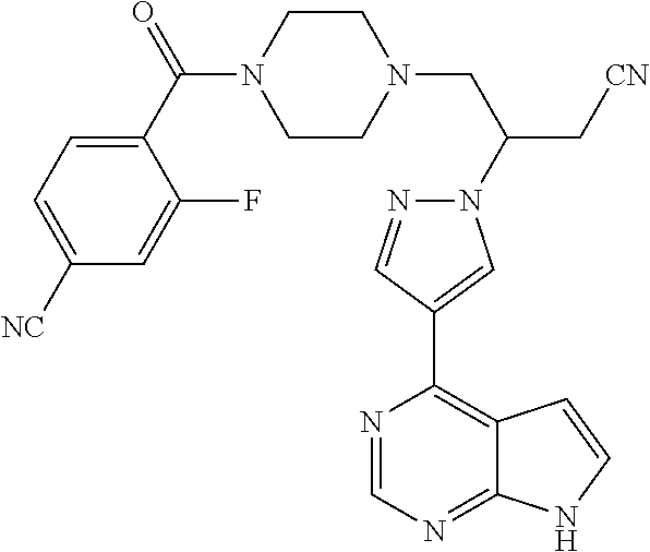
C1CN(CC(N2N=CC(C3=C4C(=NC=N3)NC=C4)=C2)C[CN])CCN1C(C1=CC=C([NC])C=C1F)=O
